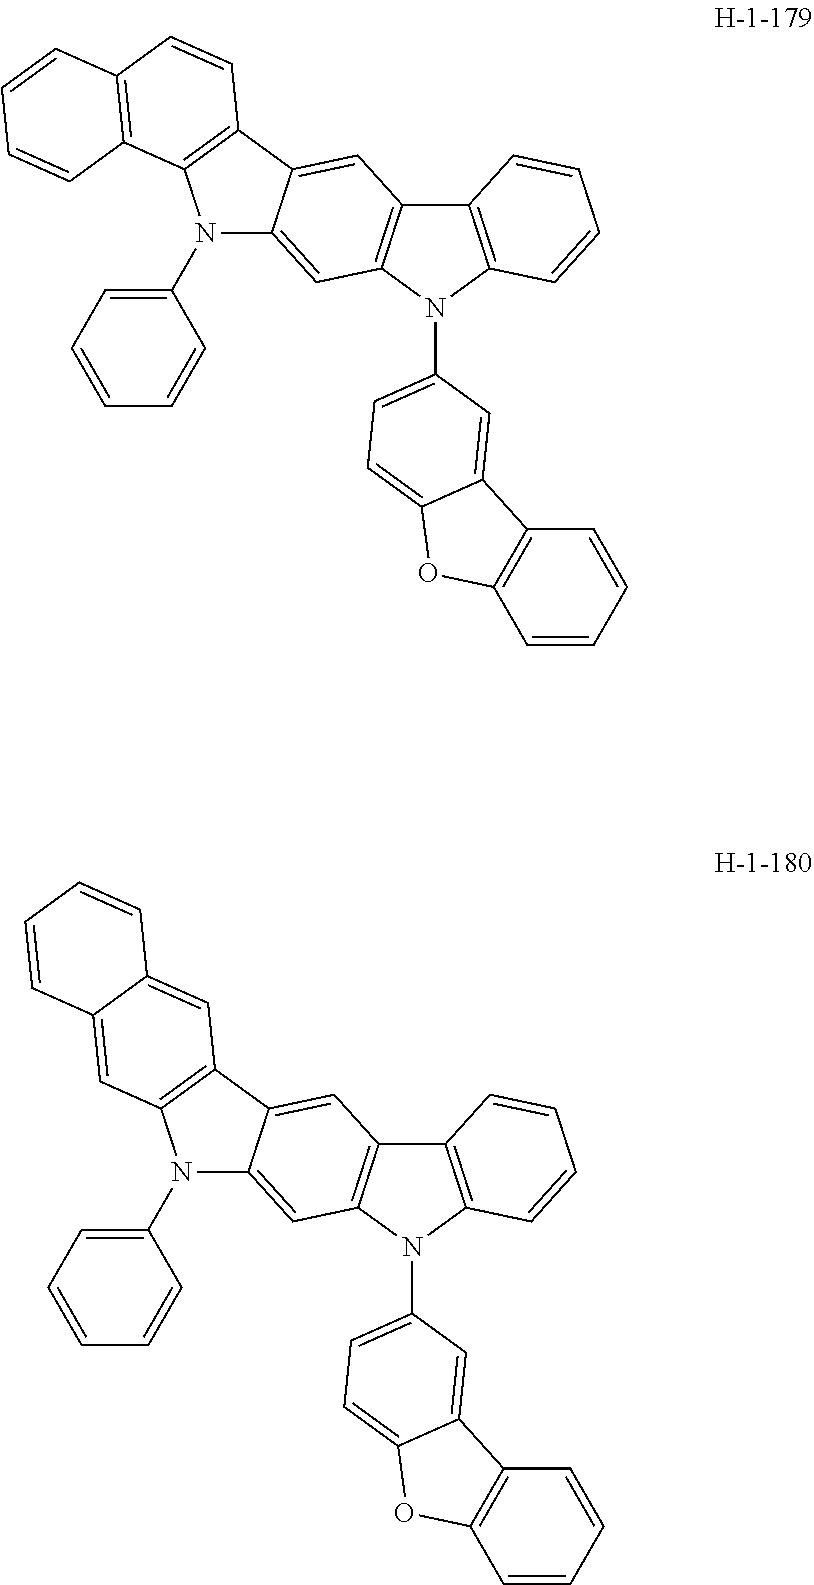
C12=C(N(C3=CC=C4C(=C3)C3=C(C=CC=C3)O4)C3=C1C=C1C(=C3)N(C3=CC=CC=C3)C3=C1C=CC1=C3C=CC=C1)C=CC=C2.C12=C(N(C3=CC=C4C(=C3)C3=C(C=CC=C3)O4)C3=C1C=C1C(=C3)N(C3=CC=CC=C3)C3=C1C=C1C(=C3)C=CC=C1)C=CC=C2
